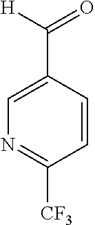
C1=C(C([H])=O)C=CC([CF3])=N1
